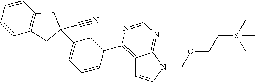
C12=C(C3=CC(C4(C#N)CC5=C(C=CC=C5)C4)=CC=C3)N=CN=C1N(COCC[Si](C)(C)C)C=C2
